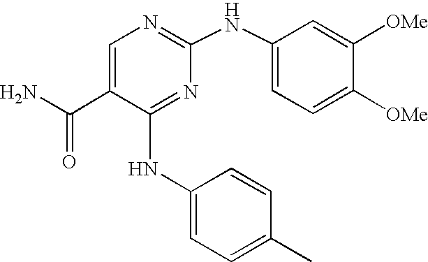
N(C1=NC(NC2=CC=C([OMe])C([OMe])=C2)=NC=C1C(N)=O)C1=CC=C(C)C=C1
